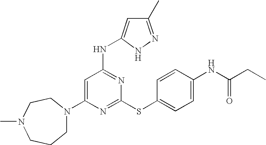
C1(N2CCCN(C)CC2)=CC(NC2=CC(C)=NN2)=NC(SC2=CC=C(NC(=O)CC)C=C2)=N1
